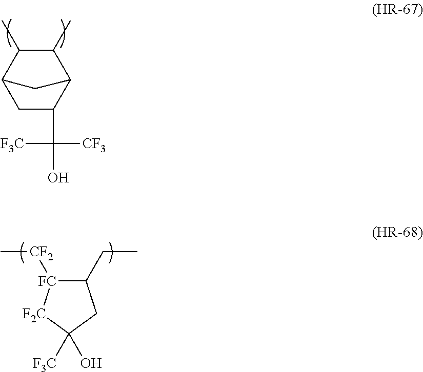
C1C(C([F3C])([CF3])O)C2C(C)C(C)C1C2.C1(CC)[FC]([CF2]C)[F2C]C(O)([F3C])C1
